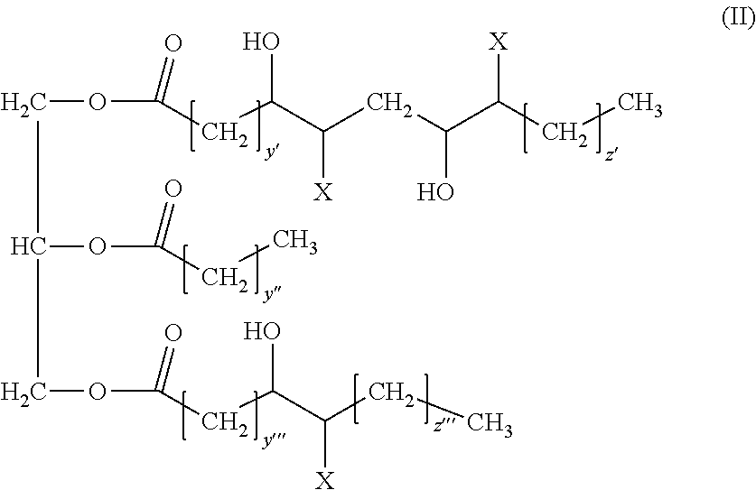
C(C(COC(CC(C(CC)[X])O)=O)OC(CC)=O)OC(CC(C(CC(C(CC)[X])O)[X])O)=O
